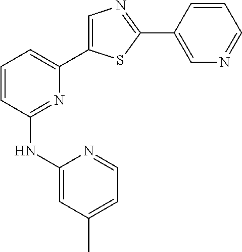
C1=CC(NC2=CC(C)=CC=N2)=NC(C2=CN=C(C3=CN=CC=C3)S2)=C1
